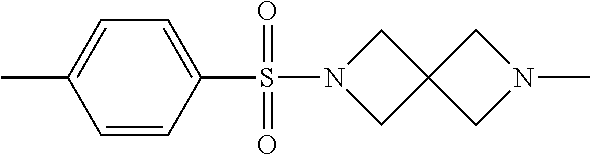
C1=CC(S(=O)(=O)N2CC3(C2)CN(C)C3)=CC=C1C
